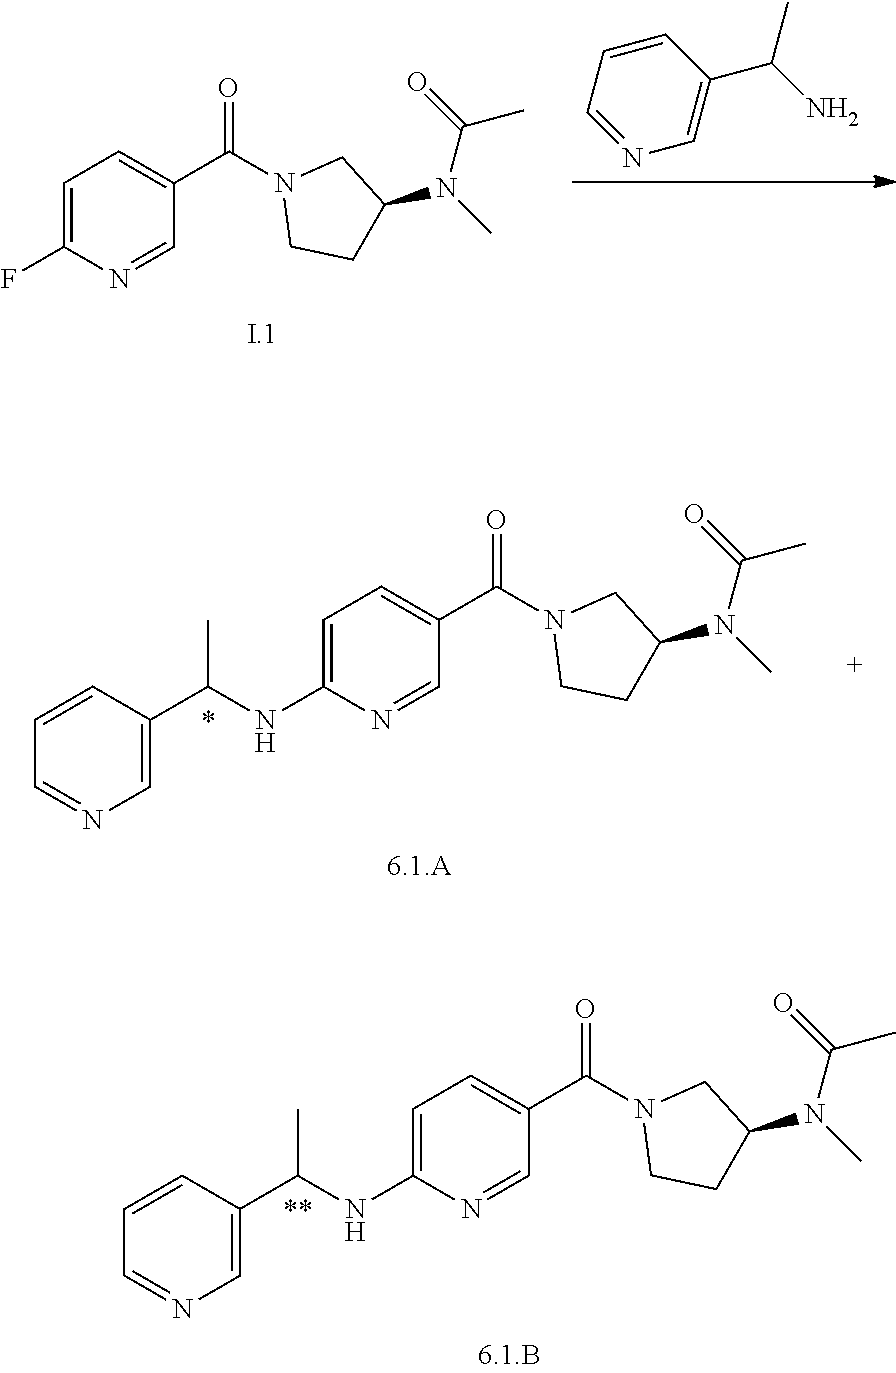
C1=C(F)N=CC(C(=O)N2CCC(N(C)C(=O)C)C2)=C1.C(N)(C)C1=CN=CC=C1.C1=C(NC(C)C2=CN=CC=C2)N=CC(C(=O)N2CCC(N(C)C(=O)C)C2)=C1.C1=C(NC(C)C2=CN=CC=C2)N=CC(C(=O)N2CCC(N(C)C(=O)C)C2)=C1
